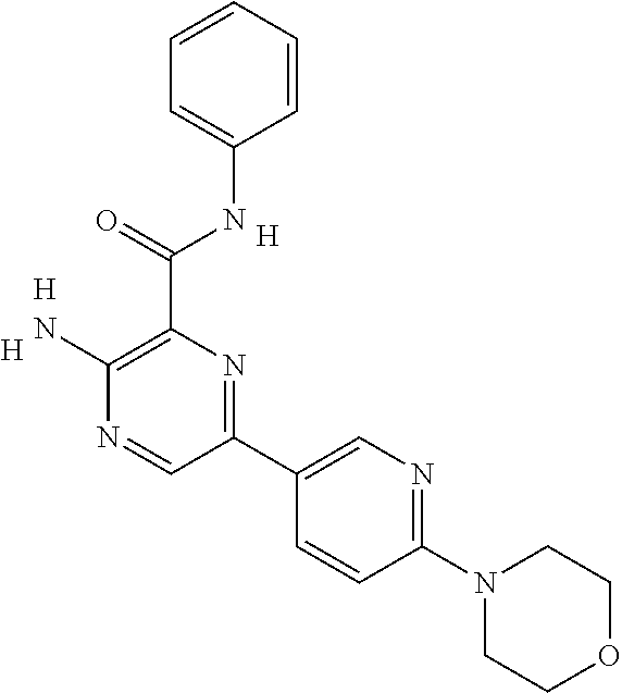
C1(N)=C(C(NC2=CC=CC=C2)=O)N=C(C2=CN=C(N3CCOCC3)C=C2)C=N1.[H].[H].[H]
